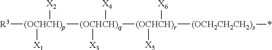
[R3][(OCHCH)p]([(OCHCH)q]([(OCHCH)r]([(OCH2CH2CH2)s]*)([X5])[X6])([X3])[X4])([X2])[X1]
